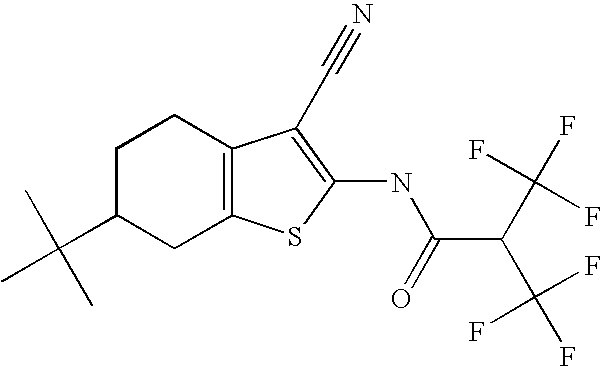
C1C(C(C)(C)C)CC2=C(C1)C(C#N)=C(NC(C(C(F)(F)F)C(F)(F)F)=O)S2
